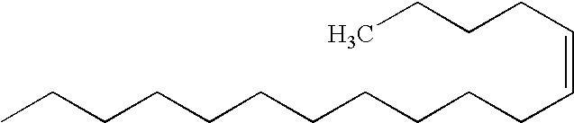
CCCCCCCCCCCC=CCCCC
